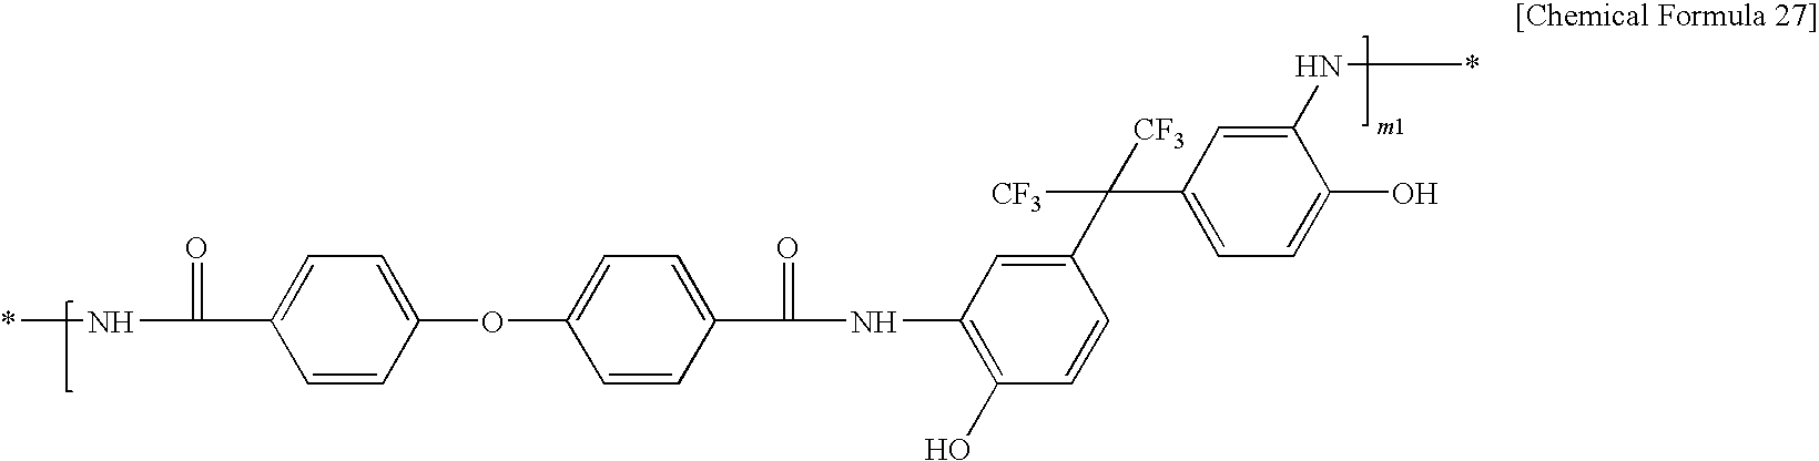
N(C(C1=CC=C(OC2=CC=C(C(=O)N*)C=C2)C=C1)=O)C1=C(O)C=CC(C(C2=CC=C(O)C(N*)=C2)([CF3])[CF3])=C1
